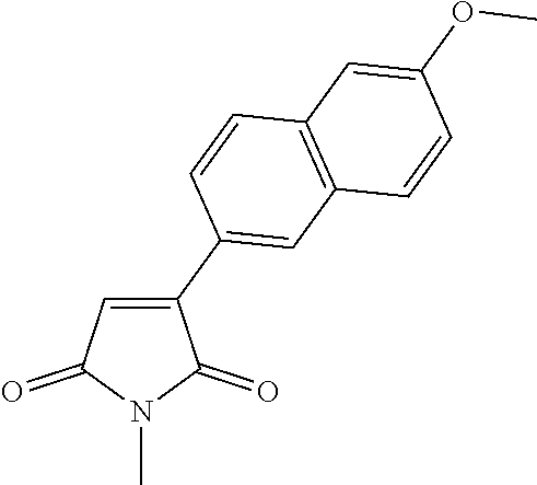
C1(C2=CC3=C(C=C2)C=C(OC)C=C3)=CC(=O)N(C)C1=O
